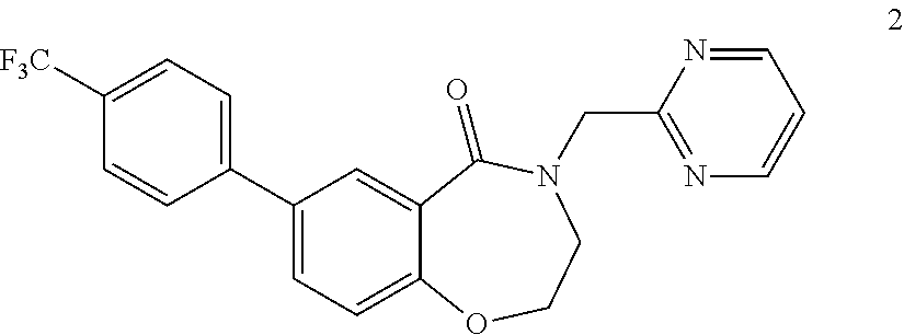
C12=CC(C3=CC=C([F3C])C=C3)=CC=C1OCCN(CC1=NC=CC=N1)C2=O
